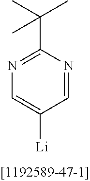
C1=NC(C(C)(C)C)=NC=C1[Li]
